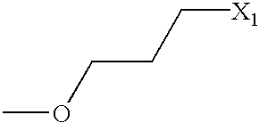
COCCC[X1]
